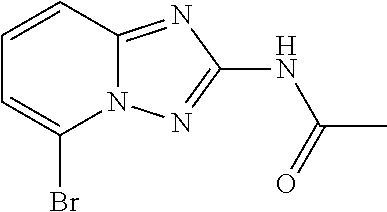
C1=CC2=NC(NC(=O)C)=NN2C(Br)=C1
